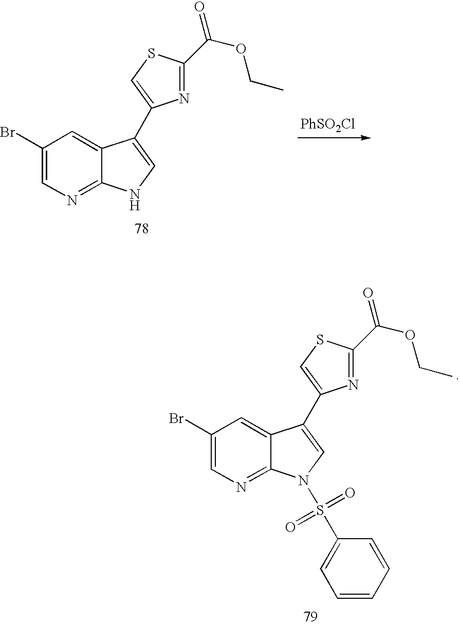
[PhSO2Cl].C1(Br)=CN=C2C(=C1)C(C1=CSC(C(OCC)=O)=N1)=CN2.C1(Br)=CN=C2C(=C1)C(C1=CSC(C(OCC)=O)=N1)=CN2S(C1=CC=CC=C1)(=O)=O
